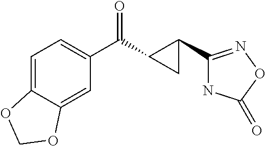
C1=C2C(=CC(C(C3C(C4=NOC(=O)N4)C3)=O)=C1)OCO2
